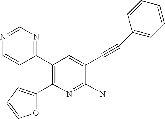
C1=NC=CC(C2=C(C3=CC=CO3)N=C(N)C(C#CC3=CC=CC=C3)=C2)=N1
